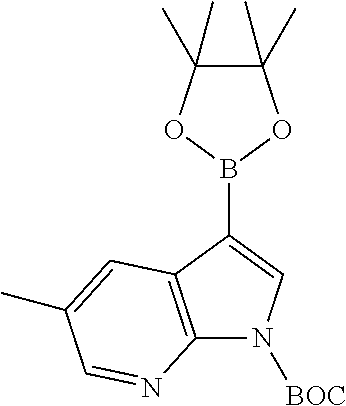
C1(C)(C)C(C)(C)OB(C2=CN([BOC])C3=C2C=C(C)C=N3)O1
